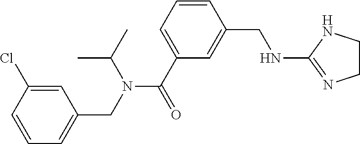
C1=C(Cl)C=CC=C1CN(C(C1=CC=CC(CNC2=NCCN2)=C1)=O)C(C)C
